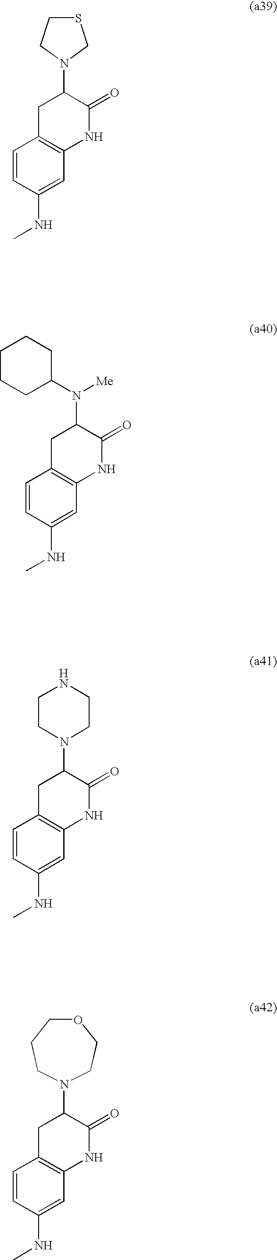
C1=CC(NC)=CC2=C1CC(N1CSCC1)C(=O)N2.C1=CC(NC)=CC2=C1CC(N(C1CCCCC1)[Me])C(=O)N2.C1=CC(NC)=CC2=C1CC(N1CCNCC1)C(=O)N2.C1=CC(NC)=CC2=C1CC(N1CCOCCC1)C(=O)N2
